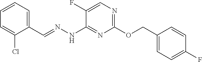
C1(COC2=NC=C(F)C(NN=CC3=CC=CC=C3Cl)=N2)=CC=C(F)C=C1
